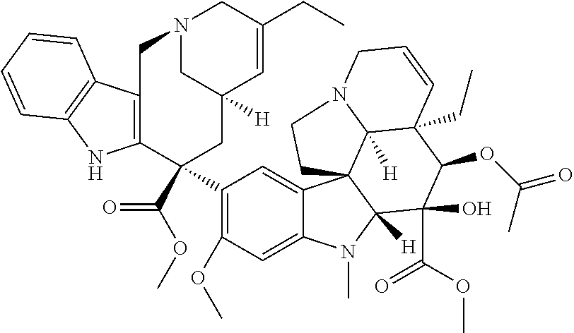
C12=C(NC3=C1C=CC=C3)C(C1=C(OC)C=C3C(=C1)C14C([H])(N3C)C(O)(C(OC)=O)C(OC(=O)C)C3(CC)C1([H])N(CC4)CC=C3)(C(OC)=O)CC1([H])CN(C2)CC(CC)=C1
